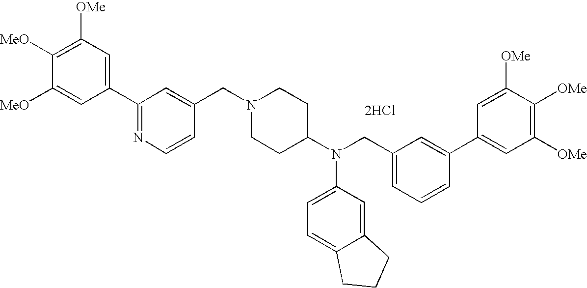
C1(C2=NC=CC(CN3CCC(N(CC4=CC=CC(C5=CC([OMe])=C([OMe])C([OMe])=C5)=C4)C4=CC=C5C(=C4)CCC5)CC3)=C2)=CC([OMe])=C([MeO])C([MeO])=C1.[2HCl]
